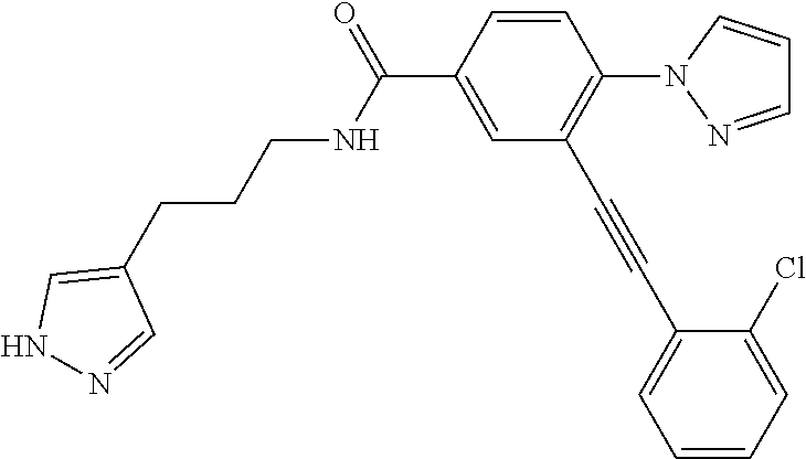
N(C(C1=CC(C#CC2=CC=CC=C2Cl)=C(N2N=CC=C2)C=C1)=O)CCCC1=CNN=C1
